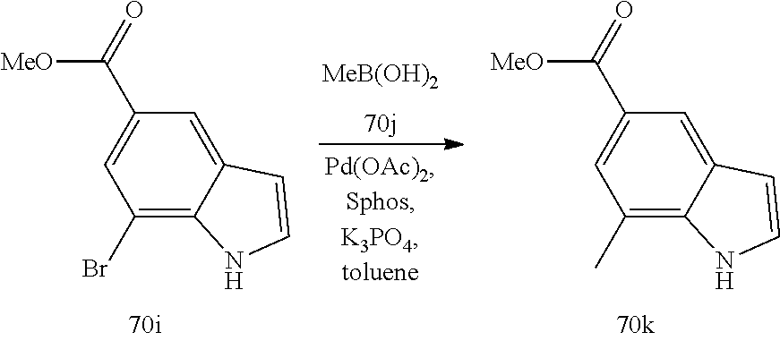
[MeB(OH)2].C1=C2C(=C(Br)C=C1C([MeO])=O)NC=C2.C1=C2C(=C(C)C=C1C([MeO])=O)NC=C2
